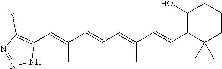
C1(C=C(C=CC=C(C=CC2=C(O)CCCC2(C)C)C)C)=C([-S])N=NN1
